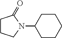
C1CCN(C2CCCCC2)C1=O
